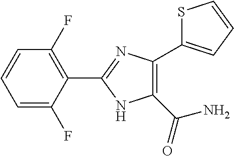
C1=C(F)C(C2=NC(C3=CC=CS3)=C(C(N)=O)N2)=C(F)C=C1
